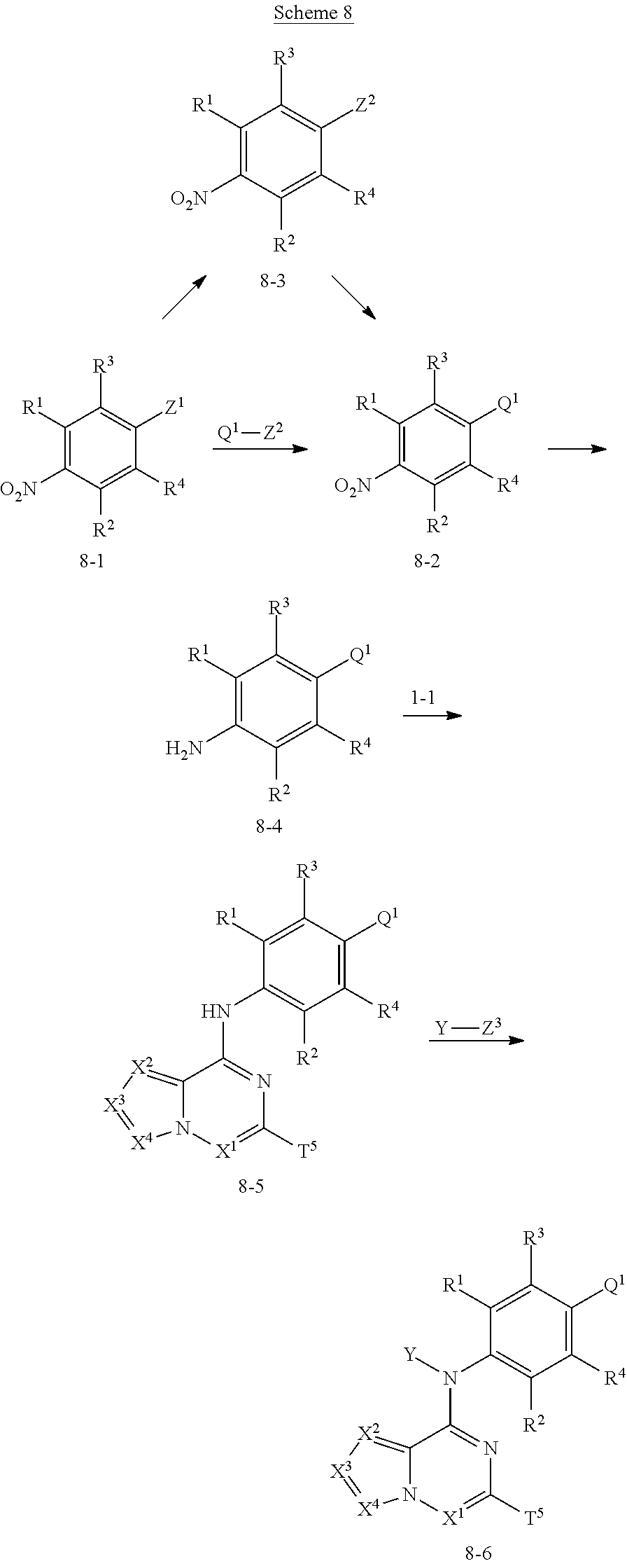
C1([R1])=C([O2N])C([R2])=C([R4])C([Z2])=C1[R3].C1([R1])=C([O2N])C([R2])=C([R4])C([Z1])=C1[R3].[Q1][Z2].C1([R1])=C([O2N])C([R2])=C([R4])C([Q1])=C1[R3].C1([R1])=C([R3])C([Q1])=C([R4])C([R2])=C1N(C1=NC([T5])=[X1]N2C1=[X2][X3]=[X4]2)[Y].C1([R1])=C(N)C([R2])=C([R4])C([Q1])=C1[R3].C1([R1])=C([R3])C([Q1])=C([R4])C([R2])=C1NC1=NC([T5])=[X1]N2C1=[X2][X3]=[X4]2.[Y][Z3]
